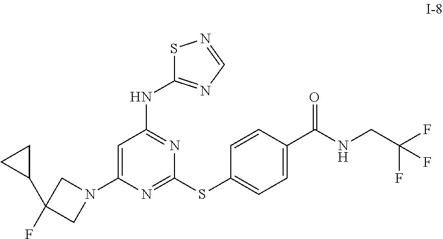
C1=C(N2CC(C3CC3)(F)C2)N=C(SC2=CC=C(C(NCC(F)(F)F)=O)C=C2)N=C1NC1=NC=NS1
